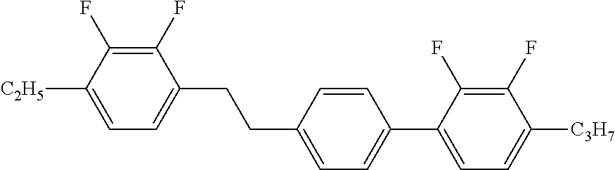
C1(F)=C(F)C([C2H5])=CC=C1CCC1=CC=C(C2=CC=C([C3H7])C(F)=C2F)C=C1
